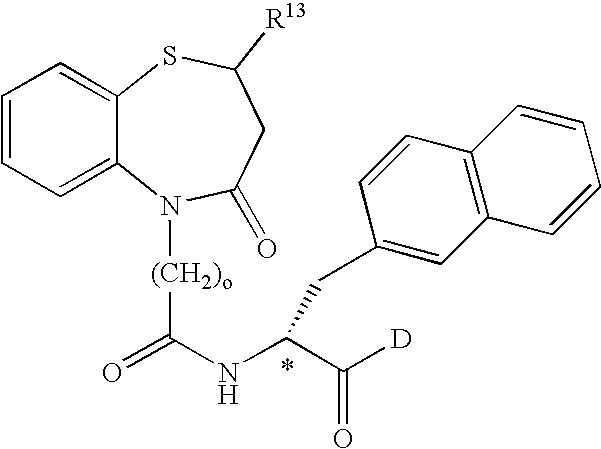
C1=CC=C2C(=C1)SC([R13])CC(=O)N2[(CH2)o]C(=O)NC(C([D])=O)CC1=CC2=C(C=C1)C=CC=C2
